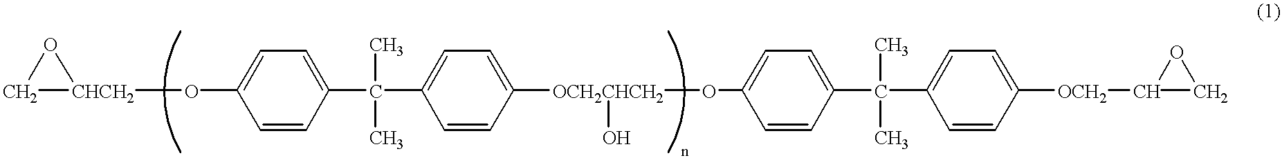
C1[CHCH2](OC2=CC=C(C(C3=CC=C([OCH2CHCH2](OC4=CC=C(C(C5=CC=C([OCH2]C6CO6)C=C5)(C)C)C=C4)O)C=C3)(C)C)C=C2)O1
